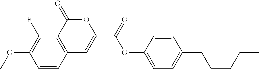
C1=CC2=C(C(F)=C1OC)C(=O)OC(C(=O)OC1=CC=C(CCCCC)C=C1)=C2
